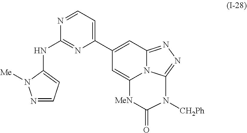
C1(C2=CC=NC(NC3=CC=NN3[Me])=N2)=CC2=NN=C3N2C(=C1)[MeN]C(=O)N3[CH2Ph]
